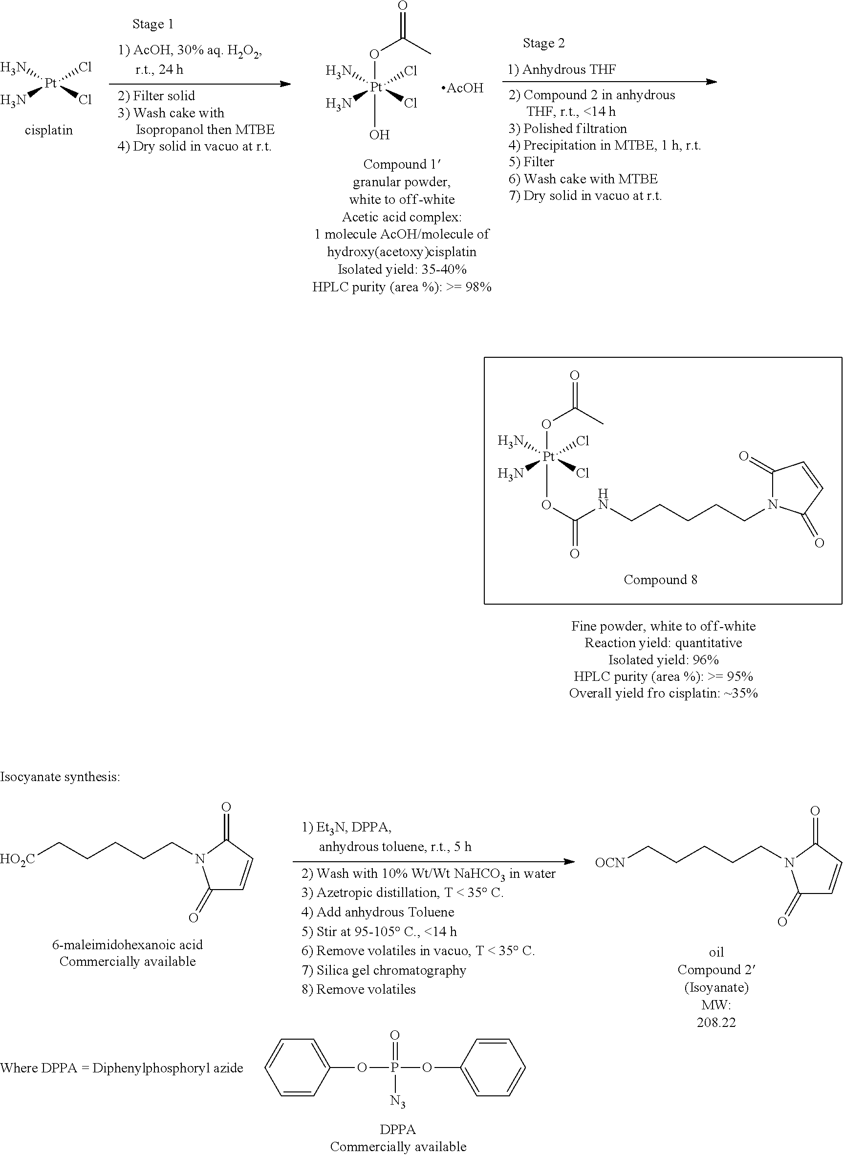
O=C(C)O[Pt](N)(N)(Cl)(Cl)OC(=O)NCCCCCN1C(=O)C=CC1=O.[Pt](N)(N)(Cl)Cl.O=C(C)O[Pt](N)(N)(Cl)(Cl)O.[AcOH].C1(=O)C=CC(=O)N1CCCCC[HO2C].C1(OP(=O)([N3])OC2=CC=CC=C2)=CC=CC=C1.C1(=O)C=CC(=O)N1CCCCC[OCN]
